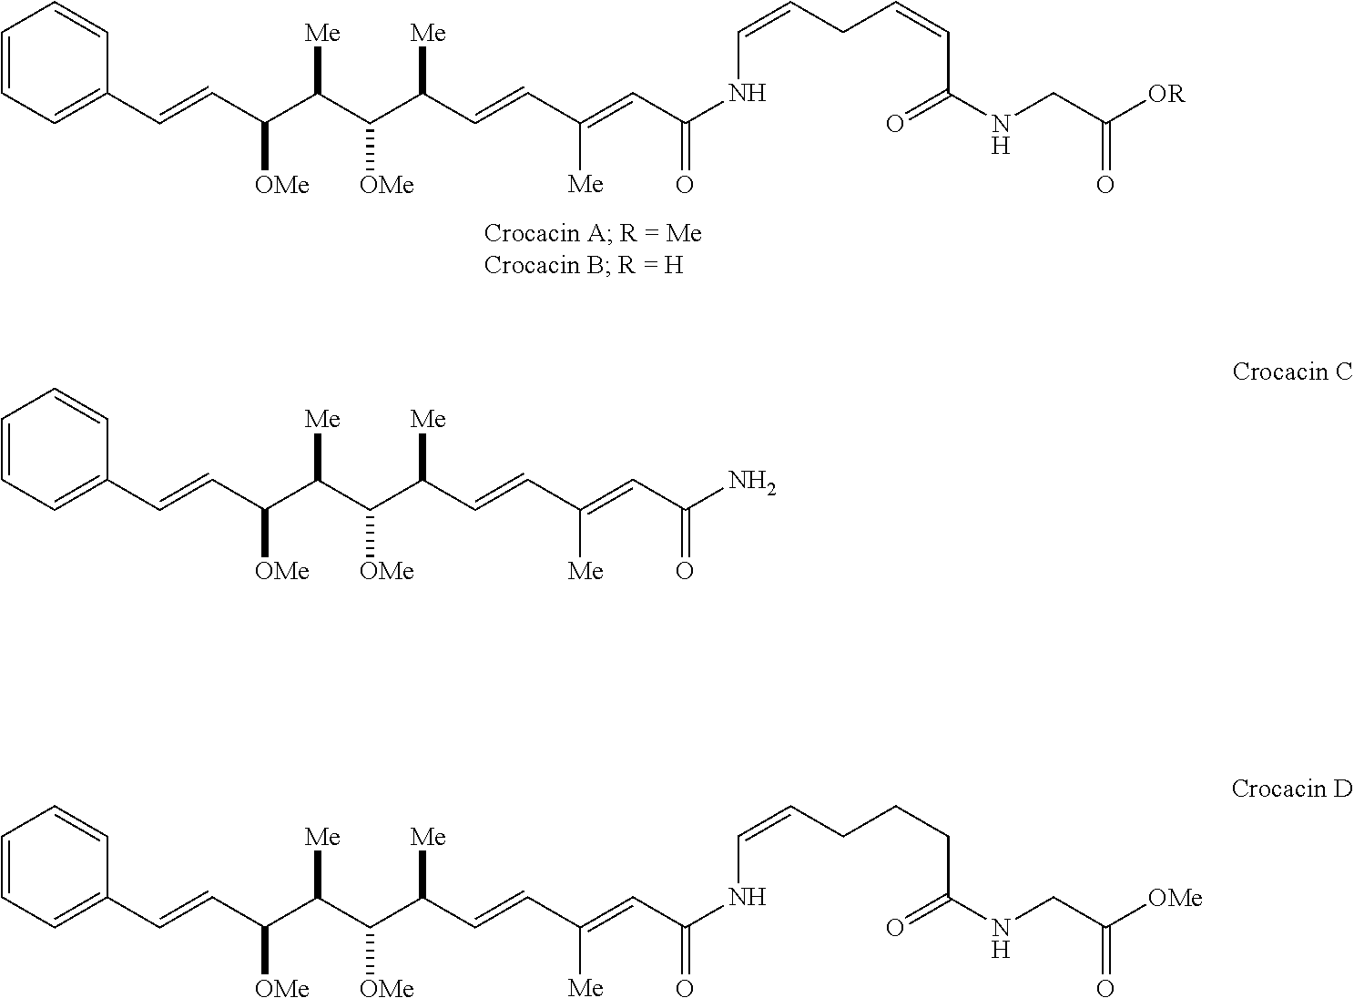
C1=CC=C(C=CC(C(C(C(C=CC(=CC(=O)NC=CCC=CC(NCC([OR])=O)=O)[Me])[Me])[OMe])[Me])[OMe])C=C1.C1=CC=C(C=CC(C(C(C(C=CC(=CC(=O)N)[Me])[Me])[OMe])[Me])[OMe])C=C1.C1=CC=C(C=CC(C(C(C(C=CC(=CC(=O)NC=CCCCC(NCC([OMe])=O)=O)[Me])[Me])[OMe])[Me])[OMe])C=C1
